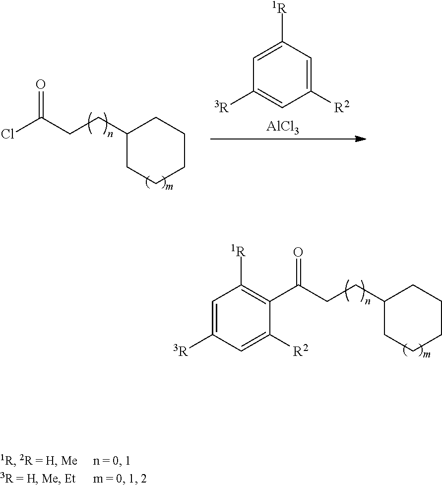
C1(CCC(Cl)=O)CCCCC1.C1([1R])=CC([3R])=CC([R2])=C1.[AlCl3].C1([1R])=C(C(CCC2CCCCC2)=O)C([R2])=CC([3R])=C1
